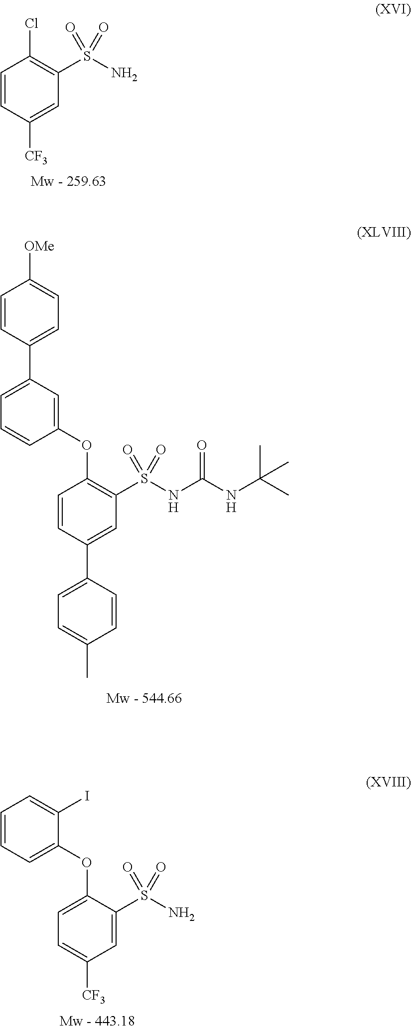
C1=C(C2=CC=C([OMe])C=C2)C=C(OC2=C(S(NC(NC(C)(C)C)=O)(=O)=O)C=C(C3=CC=C(C)C=C3)C=C2)C=C1.ClC1=C(S(N)(=O)=O)C=C([CF3])C=C1.O(C1=CC=C([CF3])C=C1S(N)(=O)=O)C1=CC=CC=C1I
